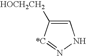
C1=C([HOCH2CH2])[*C]=NN1
